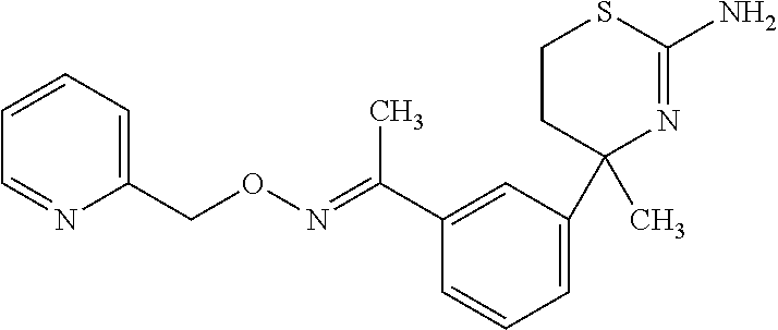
C1CC(C)(C2=CC=CC(C(=NOCC3=CC=CC=N3)C)=C2)N=C(N)S1
